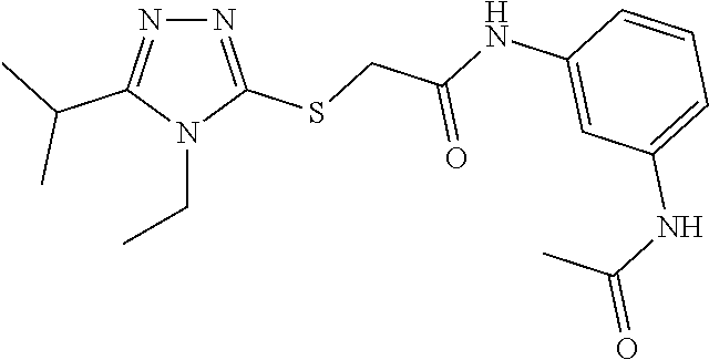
N1=C(SCC(NC2=CC(NC(=O)C)=CC=C2)=O)N(CC)C(C(C)C)=N1
